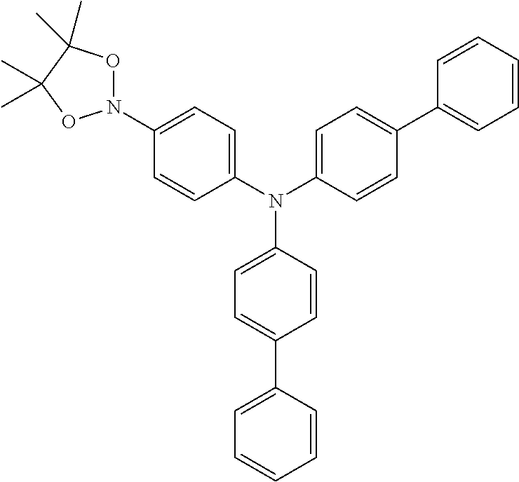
C1(N(C2=CC=C(C3=CC=CC=C3)C=C2)C2=CC=C(C3=CC=CC=C3)C=C2)=CC=C(N2OC(C)(C)C(C)(C)O2)C=C1
